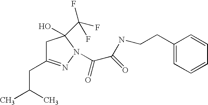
C1C(CC(C)C)=NN(C(=O)C(=O)NCCC2=CC=CC=C2)C1(C(F)(F)F)O
